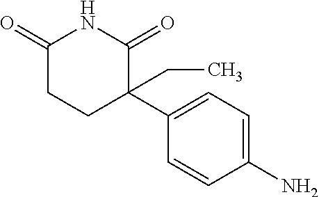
C1(=O)CCC(CC)(C2=CC=C(N)C=C2)C(=O)N1
